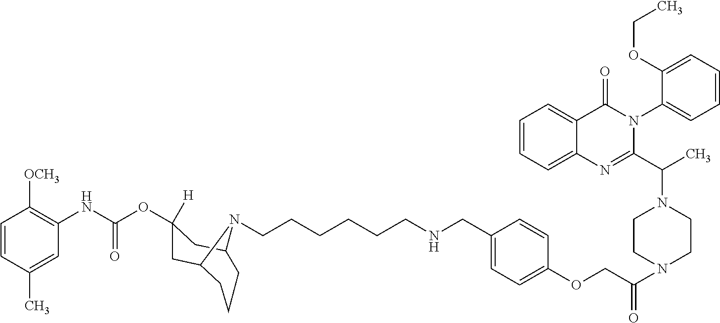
C1=CC(C)=CC(NC(OC2([H])CC3CCCC(C2)N3CCCCCCNCC2=CC=C(OCC(N3CCN(C(C4=NC5=CC=CC=C5C(=O)N4C4=CC=CC=C4OCC)C)CC3)=O)C=C2)=O)=C1[OCH3]
